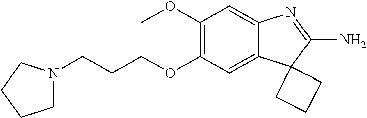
C1(OC)=C(OCCCN2CCCC2)C=C2C(=C1)N=C(N)C21CCC1
